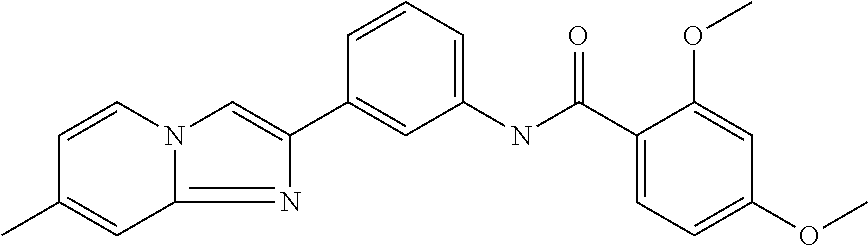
N1=C2N(C=C1C1=CC(NC(C3=CC=C(OC)C=C3OC)=O)=CC=C1)C=CC(C)=C2
